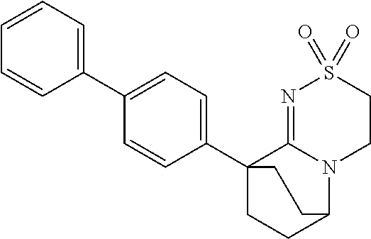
C1(C2=CC=C(C34CCC(N5C3=NS(=O)(=O)CC5)CC4)C=C2)=CC=CC=C1
